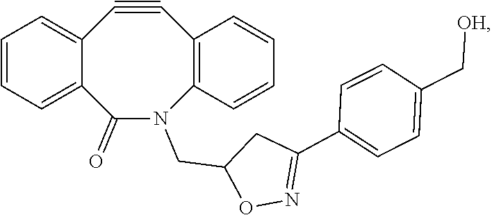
C1=CC=C2C(=C1)C#CC1=C(C=CC=C1)N(CC1ON=C(C3=CC=C(C[OH])C=C3)C1)C2=O
